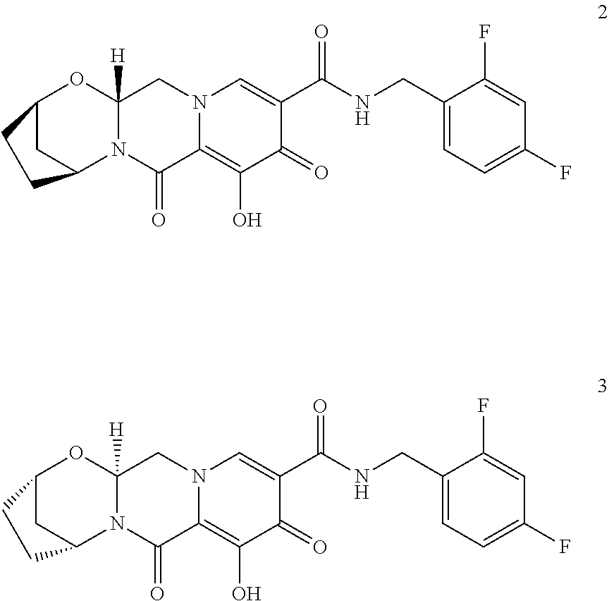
C1(=O)C(C(=O)NCC2=CC=C(F)C=C2F)=CN2C(=C1O)C(=O)N1C([H])(C2)OC2CC1CC2.C1(=O)C(C(=O)NCC2=CC=C(F)C=C2F)=CN2C(=C1O)C(=O)N1C([H])(C2)OC2CC1CC2
